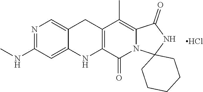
Cl.N1=C(NC)C=C2C(=C1)CC1=C(N2)C(=O)N2C(=C1C)C(=O)NC21CCCCC1
